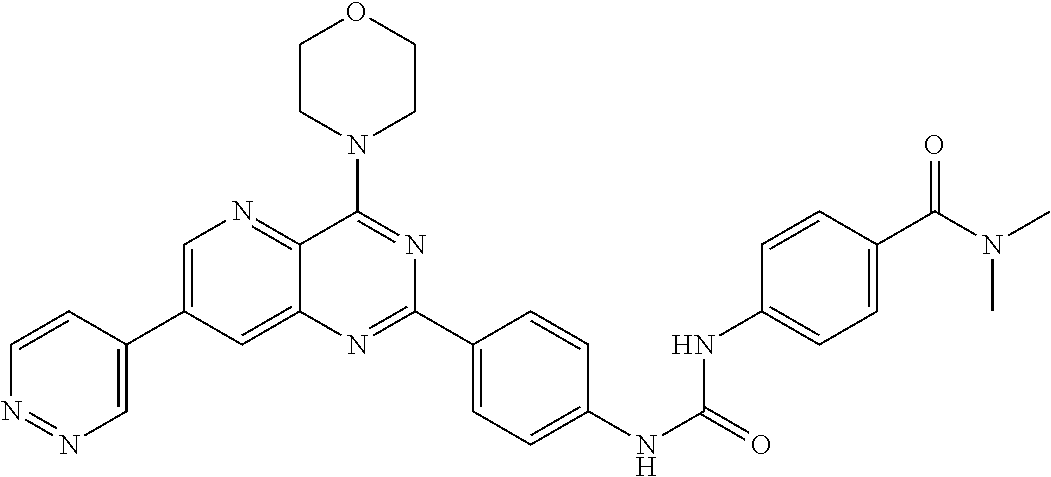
C1=C(C2=CN=NC=C2)C=C2C(=N1)C(N1CCOCC1)=NC(C1=CC=C(NC(=O)NC3=CC=C(C(N(C)C)=O)C=C3)C=C1)=N2
